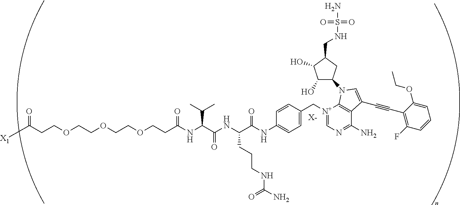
[X-].C(OCCOCCOCCC(NC(C(NC(C(NC1=CC=C(C[N+]2=CN=C(N)C3=C2N(C2C(O)C(O)C(CNS(N)(=O)=O)C2)C=C3C#CC2=C(F)C=CC=C2OCC)C=C1)=O)CCCNC(N)=O)=O)C(C)C)=O)CC(=O)[X1]
